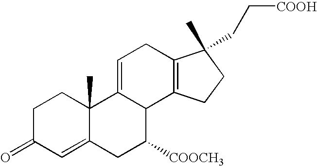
C1C(=O)C=C2C(C)(C1)C1=CCC3=C(C1C([COOCH3])C2)CCC3(C)CC[COOH]
